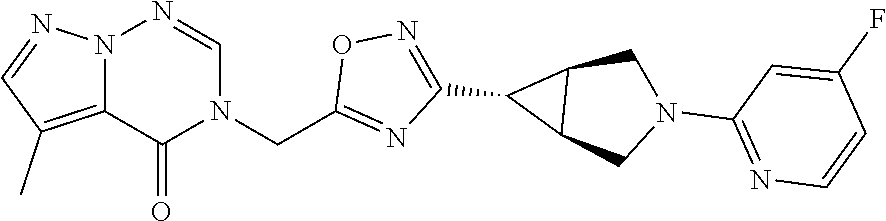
N12C(=C(C)C=N1)C(=O)N(CC1=NC(C3C4C3CN(C3=NC=CC(F)=C3)C4)=NO1)C=N2
